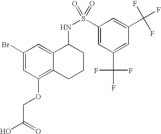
C1(Br)=CC(OCC(=O)O)=C2C(=C1)C(NS(=O)(=O)C1=CC(C(F)(F)F)=CC(C(F)(F)F)=C1)CCC2
